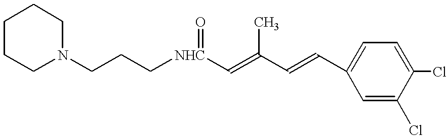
C1=C(Cl)C(Cl)=CC=C1C=CC(C)=C[NHC](CCCN1CCCCC1)=O
